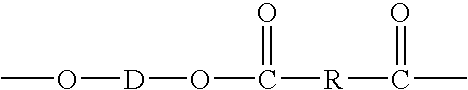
CO[D]OC([R]C(C)=O)=O
